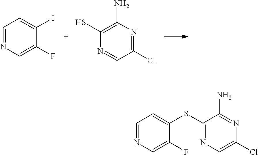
C1=NC=C(F)C(I)=C1.C1(N)=C(S)N=CC(Cl)=N1.C1=NC=C(F)C(SC2=NC=C(Cl)N=C2N)=C1
